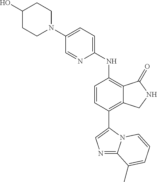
C1(N2CCC(O)CC2)=CC=C(NC2=C3C(=C(C4=CN=C5N4C=CC=C5C)C=C2)CNC3=O)N=C1
